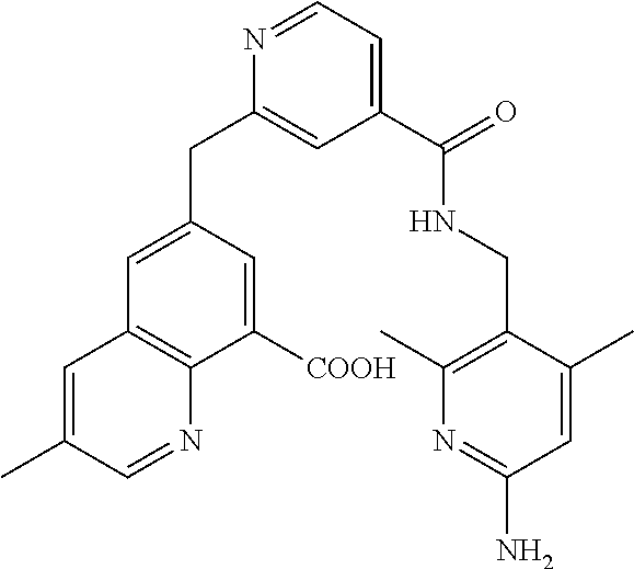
C12=C(C([COOH])=CC(CC3=CC(C(=O)NCC4=C(C)N=C(N)C=C4C)=CC=N3)=C1)N=CC(C)=C2
